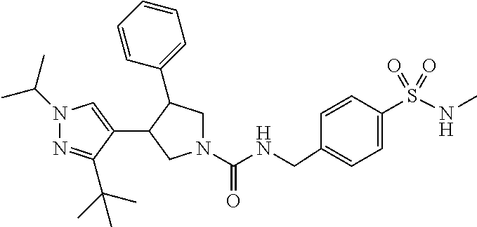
N1(C(NCC2=CC=C(S(NC)(=O)=O)C=C2)=O)CC(C2=CC=CC=C2)C(C2=CN(C(C)C)N=C2C(C)(C)C)C1
